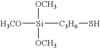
[H3CO][Si]([C3H6]S)([OCH3])[OCH3]
